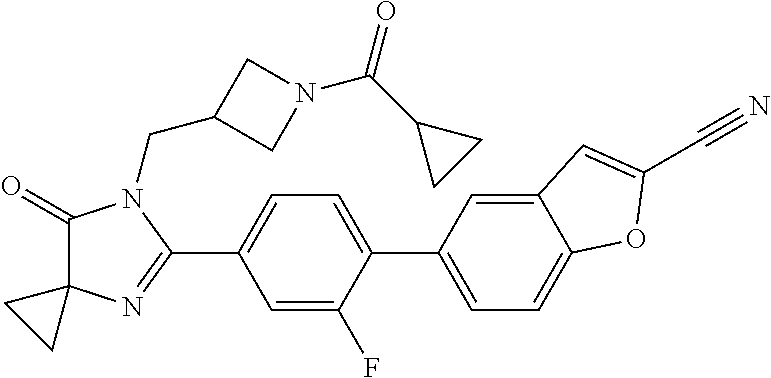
C1(=O)C2(N=C(C3=CC=C(C4=CC=C5C(=C4)C=C(C#N)O5)C(F)=C3)N1CC1CN(C(C3CC3)=O)C1)CC2
